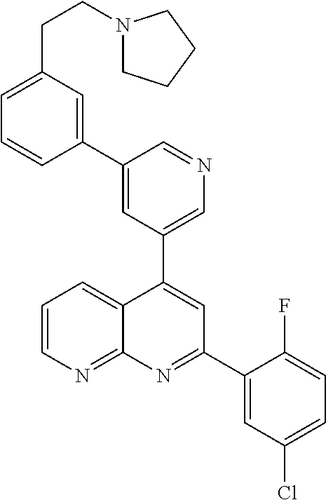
C1=C(C2=CC(CCN3CCCC3)=CC=C2)C=NC=C1C1=CC(C2=CC(Cl)=CC=C2F)=NC2=NC=CC=C12
